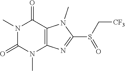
N1(C)C(=O)N(C)C2=C(C1=O)N(C)C(S(=O)C[CF3])=N2
